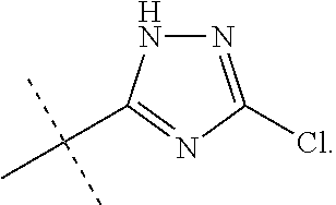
N1=C(Cl)N=C(C(C)(C)C)N1
